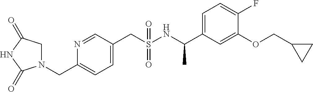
C1(CS(NC(C2=CC=C(F)C(OCC3CC3)=C2)C)(=O)=O)=CC=C(CN2CC(=O)NC2=O)N=C1
